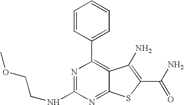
C1=CC(C2=C3C(=NC(NCCOC)=N2)SC(C(N)=O)=C3N)=CC=C1
